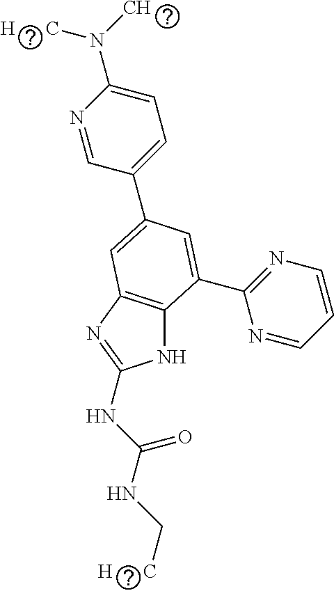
N1C2=C(N=C1NC(NC[H      C])=O)C=C(C1=CC=C(N([H      C])C)N=C1)C=C2C1=NC=CC=N1
